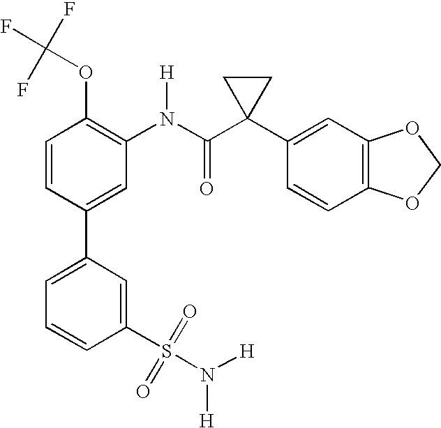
C1=CC(C2=CC=CC(S(=O)(=O)N([H])[H])=C2)=CC(N(C(C2(C3=CC4=C(C=C3)OCO4)CC2)=O)[H])=C1OC(F)(F)F
